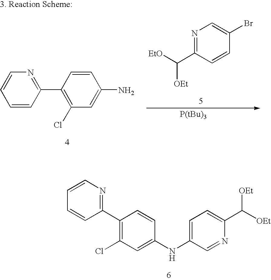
C1(C2=NC=CC=C2)=C(Cl)C=C(NC2=CC=C(C([OEt])[OEt])N=C2)C=C1.C1=CC(C2=C(Cl)C=C(N)C=C2)=NC=C1.[EtO]C([OEt])C1=NC=C(Br)C=C1
